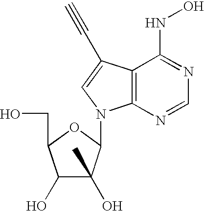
C1(O)C(O)(C)C(N2C3=C(C(NO)=NC=N3)C(C#C)=C2)OC1CO
